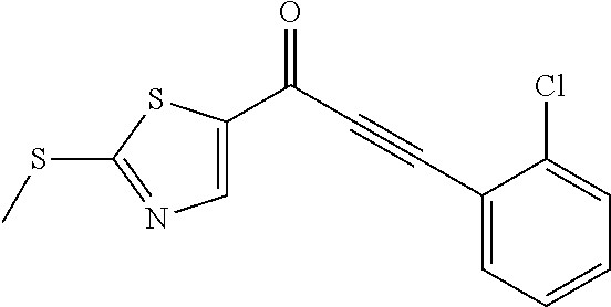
C1=C(C(C#CC2=CC=CC=C2Cl)=O)SC(SC)=N1
